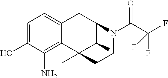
C1=C(O)C(N)=C2C(=C1)CC1C(C)C2(C)CCN1C(C(F)(F)F)=O
